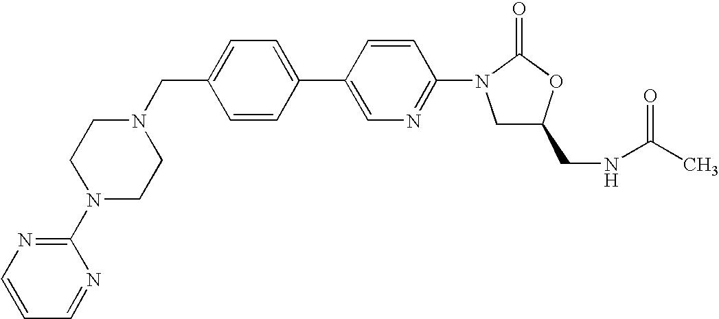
C1(CN2CCN(C3=NC=CC=N3)CC2)=CC=C(C2=CN=C(N3C(=O)OC(CNC(C)=O)C3)C=C2)C=C1
